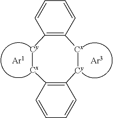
[Cy].[Cx].[Cy].C1=CC=CC=C1.C1=CC=CC=C1
